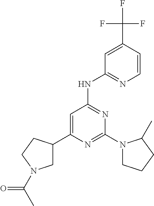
C1(C2CN(C(C)=O)CC2)=CC(NC2=NC=CC(C(F)(F)F)=C2)=NC(N2CCCC2C)=N1
